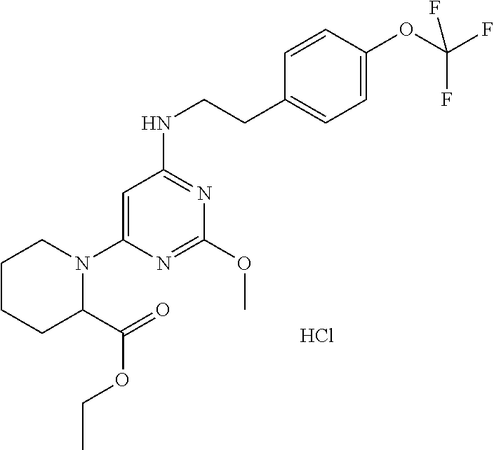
C1CCC(C(=O)OCC)N(C2=CC(NCCC3=CC=C(OC(F)(F)F)C=C3)=NC(OC)=N2)C1.Cl
